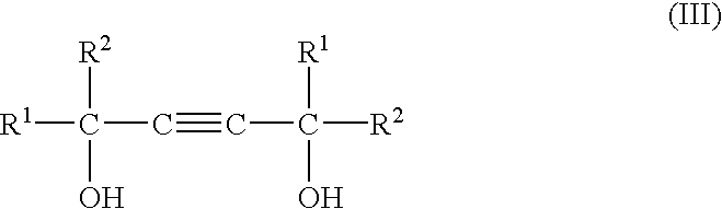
[R1]C([R2])(C#CC([R1])(O)[R2])O
